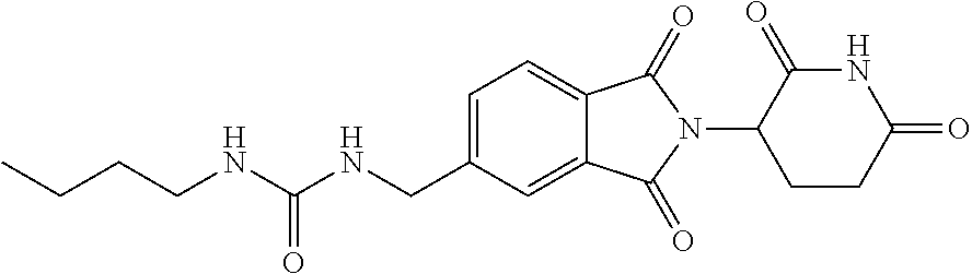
C(CCC)NC(NCC1=CC=C2C(=C1)C(=O)N(C1C(=O)NC(=O)CC1)C2=O)=O
